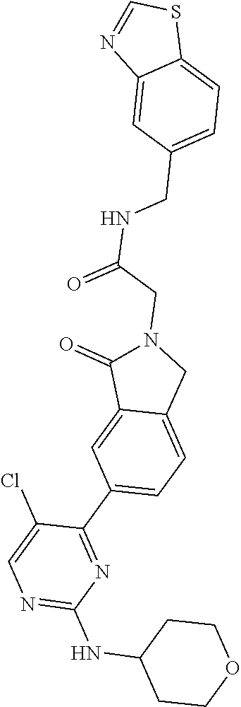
N1=C(NC2CCOCC2)N=C(C2=CC=C3C(=C2)C(=O)N(CC(NCC2=CC=C4C(=C2)N=CS4)=O)C3)C(Cl)=C1
